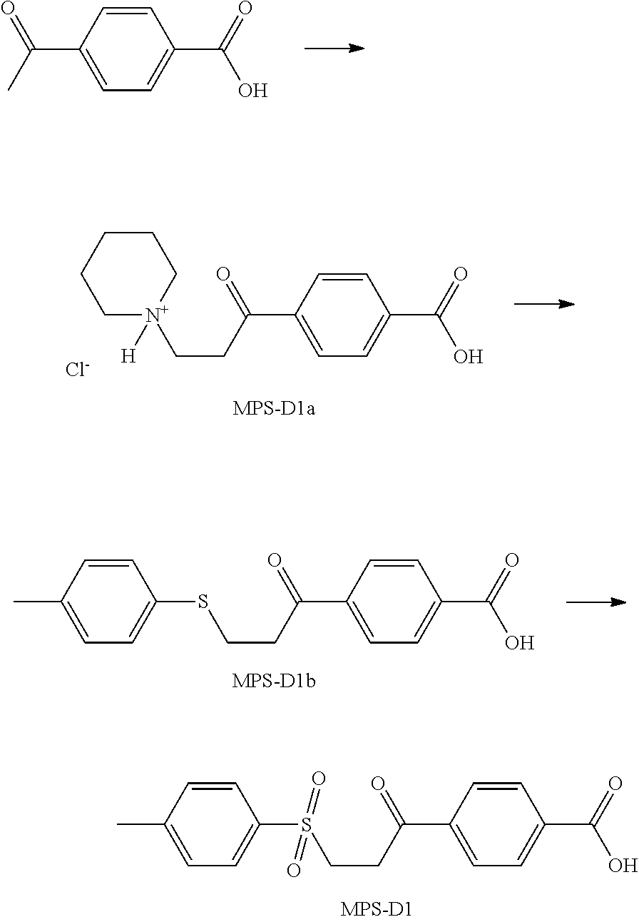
C1=CC(C(C)=O)=CC=C1C(=O)O.C1=CC(C(CC[N+]2([H])CCCCC2)=O)=CC=C1C(=O)O.[Cl-].C1=CC(C(CCSC2=CC=C(C)C=C2)=O)=CC=C1C(=O)O.C1=CC(C(CCS(C2=CC=C(C)C=C2)(=O)=O)=O)=CC=C1C(=O)O
